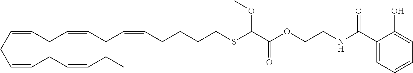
O=C(OCCNC(C1=CC=CC=C1O)=O)C(SCCCCC=CCC=CCC=CCC=CCC=CCC)OC
